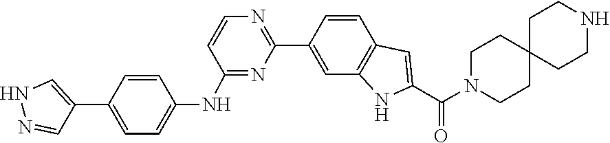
C1CN(C(C2=CC3=C(N2)C=C(C2=NC=CC(NC4=CC=C(C5=CNN=C5)C=C4)=N2)C=C3)=O)CCC12CCNCC2
